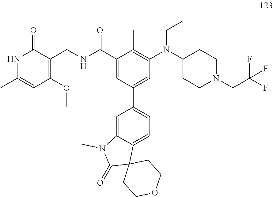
N(CC)(C1CCN(CC(F)(F)F)CC1)C1=C(C)C(C(NCC2=C(OC)C=C(C)NC2=O)=O)=CC(C2=CC=C3C(=C2)N(C)C(=O)C32CCOCC2)=C1
